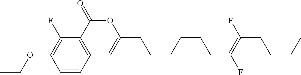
C1=CC2=C(C(F)=C1OCC)C(=O)OC(CCCCCCC(=C(F)CCCC)F)=C2
